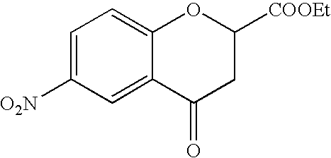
C1=C([O2N])C=C2C(=C1)OC([COOEt])CC2=O
